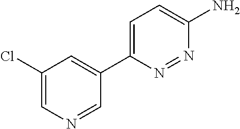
NC1=CC=C(C2=CC(Cl)=CN=C2)N=N1
